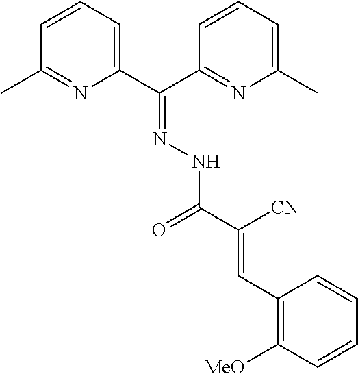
C1=CC=C(C(C2=NC(C)=CC=C2)=NNC(=O)C([CN])=CC2=C([MeO])C=CC=C2)N=C1C
